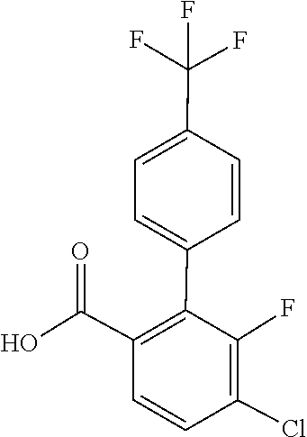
C1=CC(C2=C(C(O)=O)C=CC(Cl)=C2F)=CC=C1C(F)(F)F
